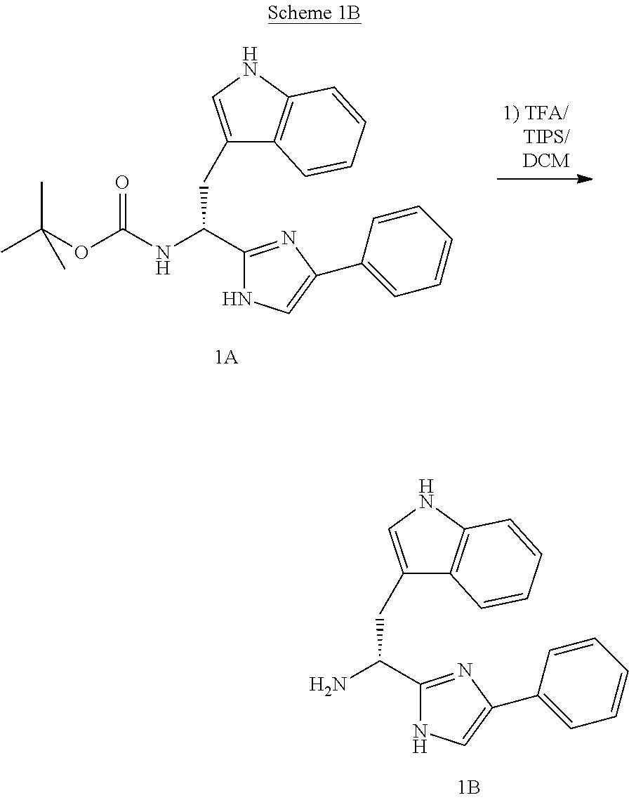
C1(CC(NC(OC(C)(C)C)=O)C2=NC(C3=CC=CC=C3)=CN2)=CNC2=C1C=CC=C2.C1(CC(N)C2=NC(C3=CC=CC=C3)=CN2)=CNC2=C1C=CC=C2
